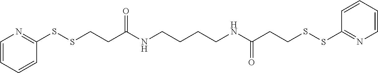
C1(SSCCC(NCCCCNC(CCSSC2=NC=CC=C2)=O)=O)=NC=CC=C1
